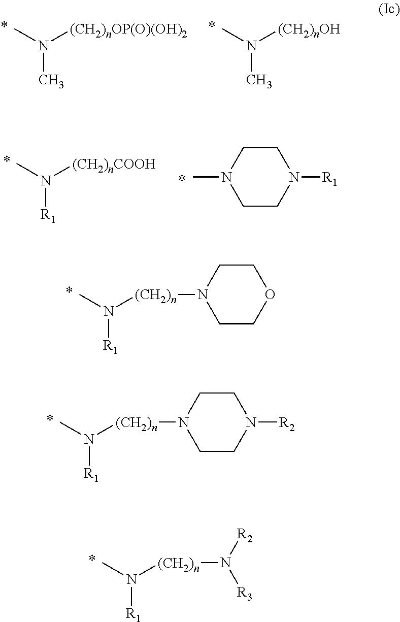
CN([(CH2)nOP(O)(OH)2])C.CN([(CH2)nOH])C.CN([(CH2)nCOOH])[R1].CN1CCN([R1])CC1.CN([(CH2)n]N1CCOCC1)[R1].CN([(CH2)n]N1CCN([R2])CC1)[R1].CN([(CH2)n]N([R2])[R3])[R1]
